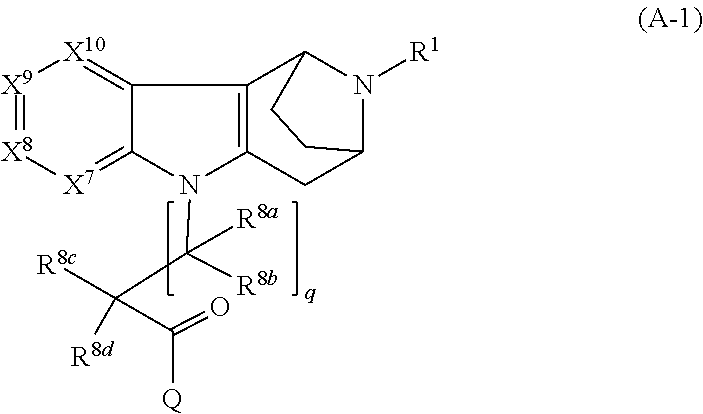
C12=[X10][X9]=[X8][X7]=C1N(C([R8b])(C([R8c])([R8d])C([Q])=O)[R8a])C1=C2C2N([R1])C(C1)CC2
